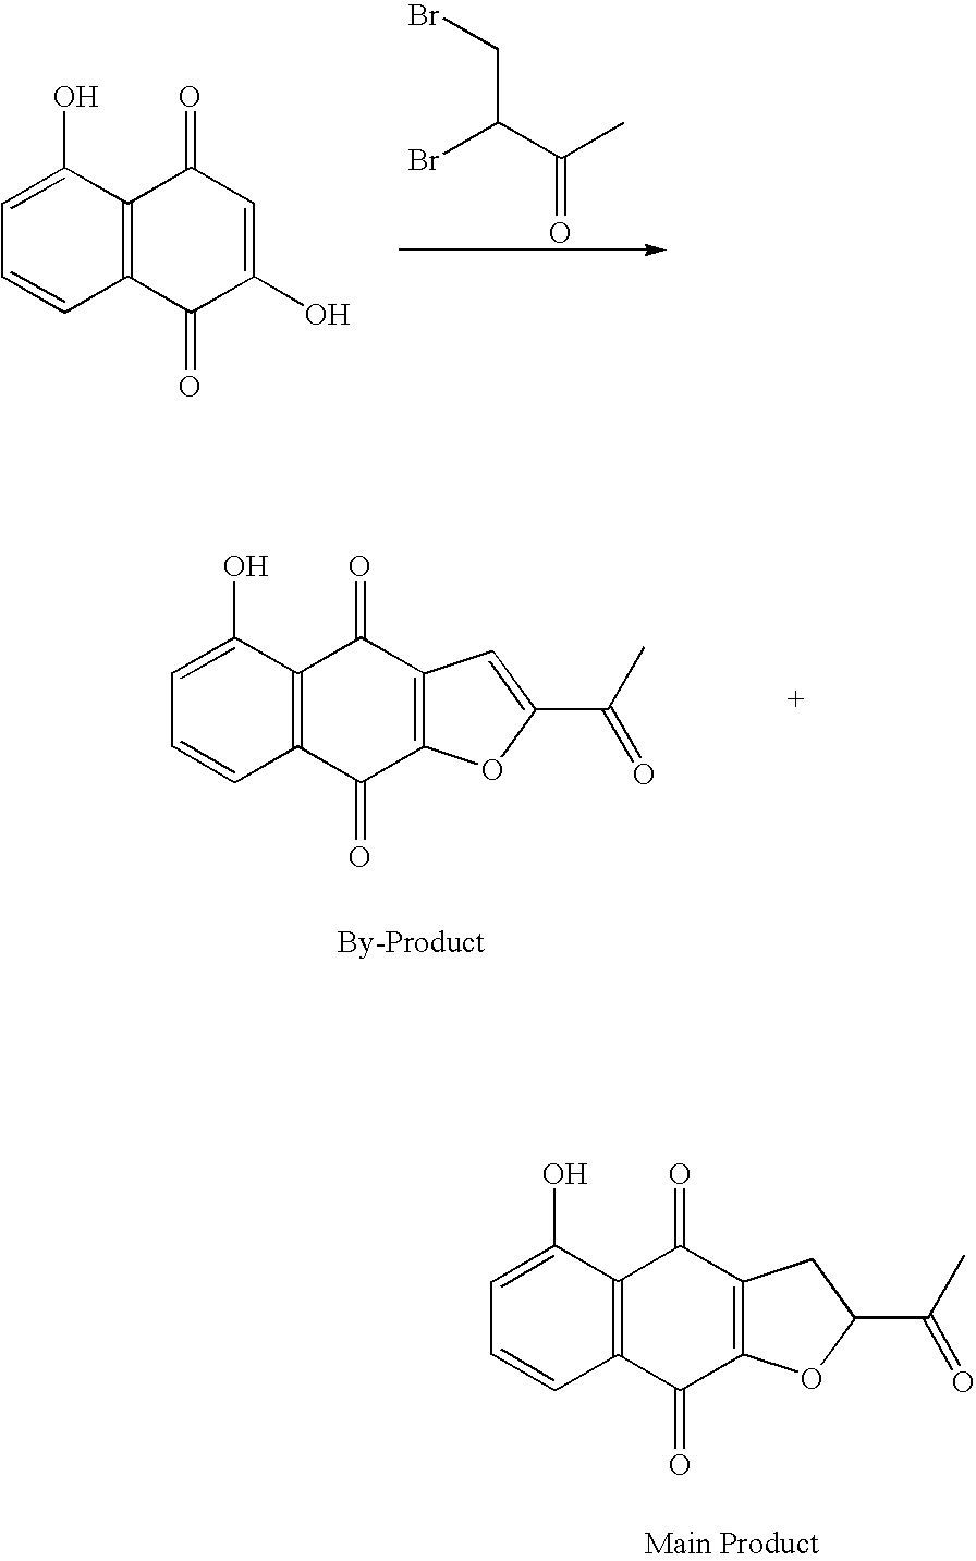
C12=C(C(O)=CC=C1)C(=O)C=C(O)C2=O.C(C(C(C)=O)Br)Br.C12=C(C(O)=CC=C1)C(=O)C1=C(C2=O)OC(C(C)=O)C1.C12=C(C(O)=CC=C1)C(=O)C1=C(C2=O)OC(C(C)=O)=C1
